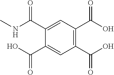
CNC(C1=CC(C(=O)O)=C(C(=O)O)C=C1C(=O)O)=O
